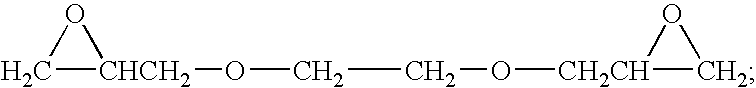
C1[CHCH2](OCCO[CH2CH]2CO2)O1
